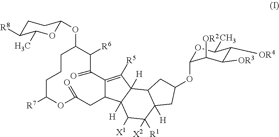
C12=C([R5])C3([H])C([H])(C1CC(=O)OC([R7])CCCC(OC1OC(C)C([R8])CC1)C([R6])C2=O)C([X1])C([X2])([R1])C1([H])C3CC(OC2OC(C)C([OR4])C([OR3])C2[OR2])C1
